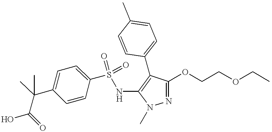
O(CCOCC)C1=NN(C)C(NS(C2=CC=C(C(C)(C)C(=O)O)C=C2)(=O)=O)=C1C1=CC=C(C)C=C1
